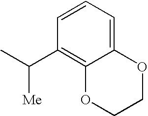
C12=CC=CC(C(C)[Me])=C1OCCO2
